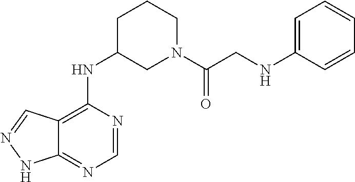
C12=C(NC3CN(C(CNC4=CC=CC=C4)=O)CCC3)N=CN=C1NN=C2
